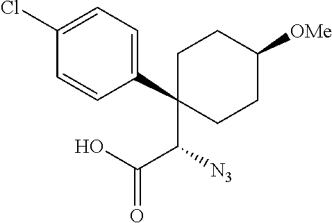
C1=CC(C2(C([N3])C(O)=O)CCC([OMe])CC2)=CC=C1Cl
